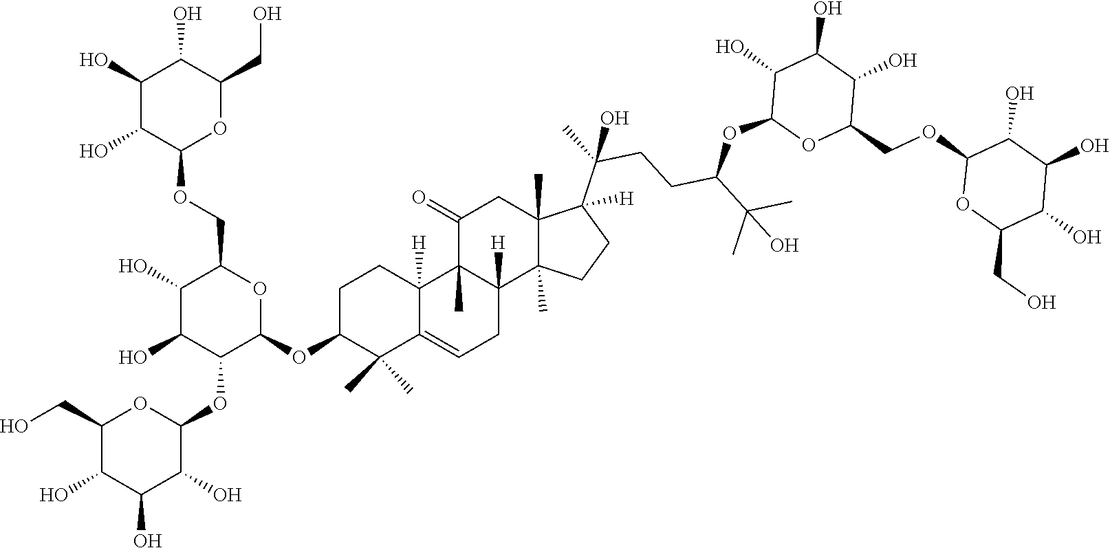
C1(O)C(O)C(OCC2C(O)C(O)C(OC3OC(CO)C(O)C(O)C3O)C(OC3C(C)(C)C4=CCC5([H])C(C)(C4([H])CC3)C(=O)CC3(C)C5(C)CCC3(C(C)(CCC(C(C)(C)O)OC3OC(COC4OC(CO)C(O)C(O)C4O)C(O)C(O)C3O)O)[H])O2)OC(CO)C1O
